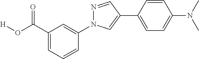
C1(C(O[H])=O)=CC=CC(N2N=CC(C3=CC=C(N(C)C)C=C3)=C2)=C1
